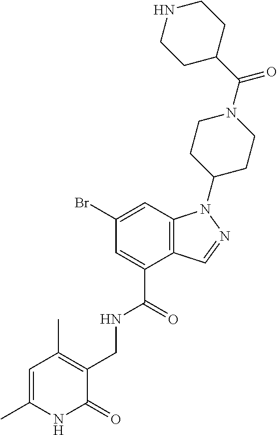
C1(Br)=CC2=C(C(C(=O)NCC3=C(C)C=C(C)NC3=O)=C1)C=NN2C1CCN(C(C2CCNCC2)=O)CC1
